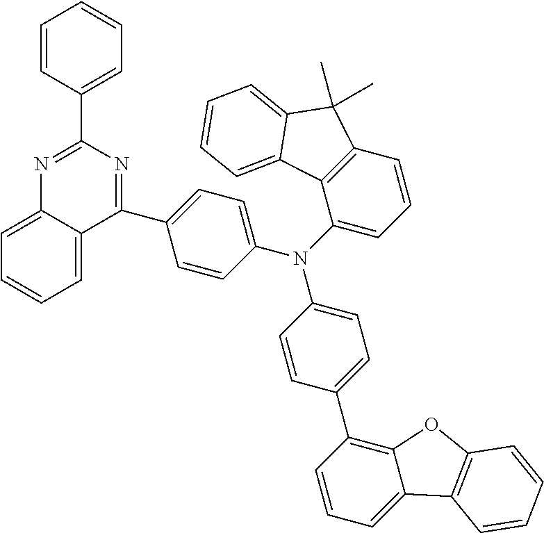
C1=C2C(=CC=C1)N=C(C1=CC=CC=C1)N=C2C1=CC=C(N(C2=CC=CC3=C2C2=CC=CC=C2C3(C)C)C2=CC=C(C3=C4C(=CC=C3)C3=C(O4)C=CC=C3)C=C2)C=C1
